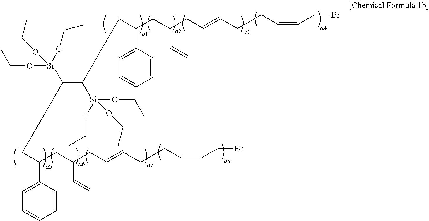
C1=C(C(CC(C([Si](OCC)(OCC)OCC)CC(C2=CC=CC=C2)CC(CC=CCCC=CCBr)C=C)[Si](OCC)(OCC)OCC)CC(CC=CCCC=CCBr)C=C)C=CC=C1
